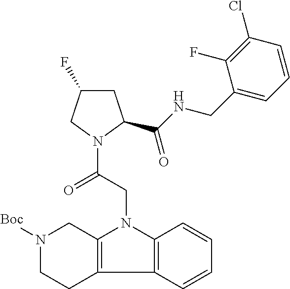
C12=C(N(CC(N3C(C(NCC4=CC=CC(Cl)=C4F)=O)CC(F)C3)=O)C3=C1CCN([Boc])C3)C=CC=C2
